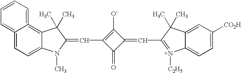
C12=CC=C3C(=C1=CC=CC=2)C(C)(C)C(=CC1=C([O-])C(=CC2=[N+]([C2H5])C4=CC=C([CO2H])C=C4C2(C)C)C1=O)N3C
